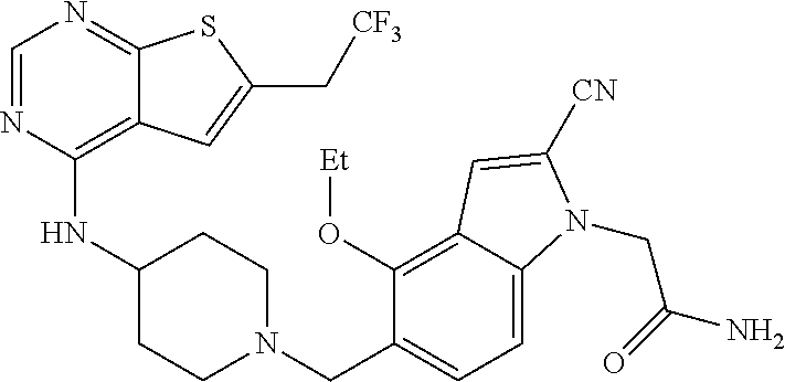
C1=NC(NC2CCN(CC3=CC=C4C(=C3O[Et])C=C([CN])N4CC(=O)N)CC2)=C2C(=N1)SC(C[CF3])=C2
